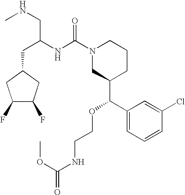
C1(F)C(F)CC(CC(CNC)NC(N2CC(C(C3=CC=CC(Cl)=C3)OCCNC(OC)=O)CCC2)=O)C1
